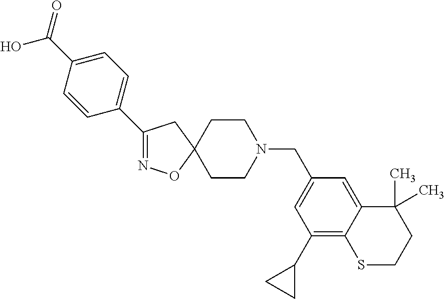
N1=C(C2=CC=C(C(O)=O)C=C2)CC2(O1)CCN(CC1=CC(C3CC3)=C3C(=C1)C(C)(C)CCS3)CC2
